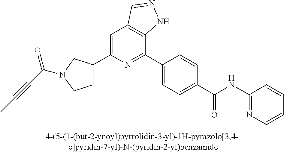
C1C(C2=CC3=C(C(C4=CC=C(C(NC5=NC=CC=C5)=O)C=C4)=N2)NN=C3)CN(C(C#CC)=O)C1
